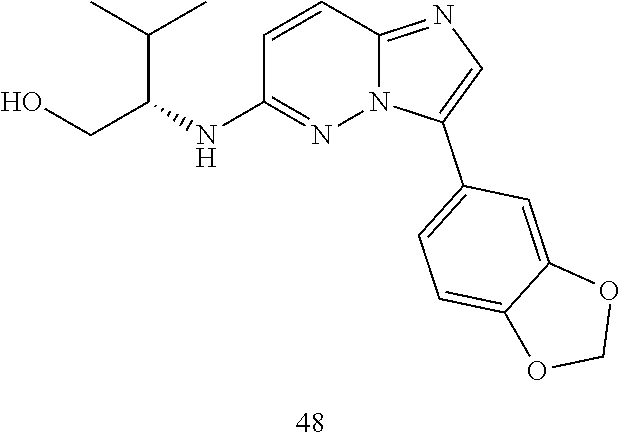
C12=NC=C(C3=CC=C4C(=C3)OCO4)N1N=C(NC(CO)C(C)C)C=C2
